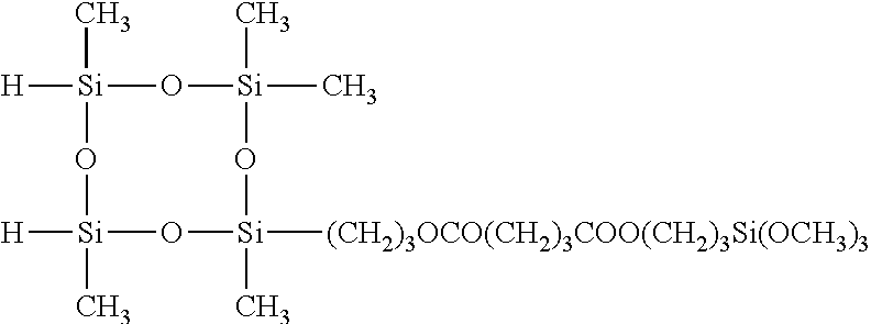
[H][Si]1(C)O[Si](C)(C)O[Si](C)([(CH2)3OCO(CH2)3COO(CH2)3Si(OCH3)3])O[Si]([H])(C)O1
